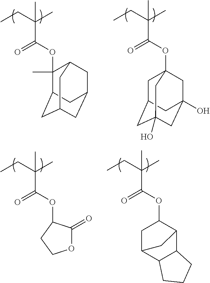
CCC(C)(C(OC12CC3CC(O)(CC(O)(C1)C3)C2)=O)C.CCC(C)(C(=O)OC1(C)C2CC3CC(CC1C3)C2)C.CCC(C)(C(OC1CC2C3C(C1C2)CCC3)=O)C.CCC(C)(C(OC1C(=O)OCC1)=O)C
